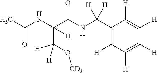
CC(NC(C(NC(C1=C([H])C([H])=C([H])C([H])=C1[H])([H])[H])=O)(C(O[CD3])([H])[H])[H])=O
